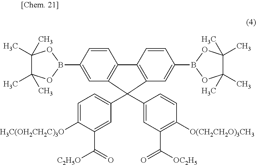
C1=CC(B2OC(C)(C)C(C)(C)O2)=CC2=C1C1=C(C=C(B3OC(C)(C)C(C)(C)O3)C=C1)C2(C1=CC=C([H3C(OH2CH2C)3O])C(C(=O)[C2H5O])=C1)C1=CC(C([OC2H5])=O)=C([O(CH2CH2O)3CH3])C=C1
